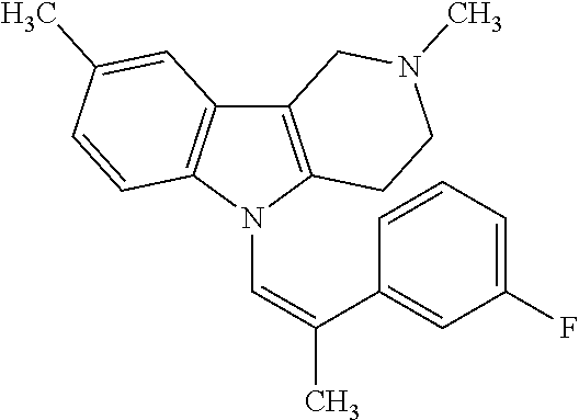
C12=C(N(C=C(C3=CC(F)=CC=C3)C)C3=C1C=C(C)C=C3)CCN(C)C2
